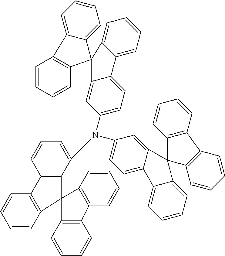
C12=C(C(N(C3=CC=C4C(=C3)C3(C5=CC=CC=C45)C4=C(C=CC=C4)C4=C3C=CC=C4)C3=CC=C4C(=C3)C3(C5=CC=CC=C45)C4=CC=CC=C4C4=C3C=CC=C4)=CC=C1)C1(C3=C2C=CC=C3)C2=C(C=CC=C2)C2=C1C=CC=C2
